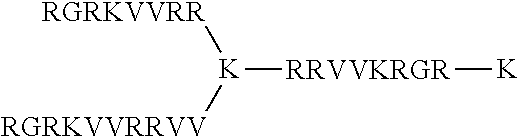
[RGRKVVRR][K]([RRVVKRGR][K])[RGRKVVRRVV]
